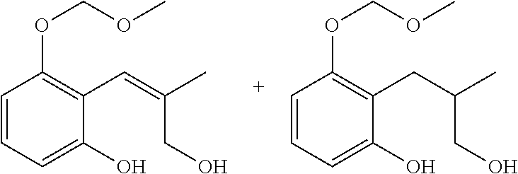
C1(O)=CC=CC(OCOC)=C1C=C(CO)C.C1(O)=CC=CC(OCOC)=C1CC(CO)C
